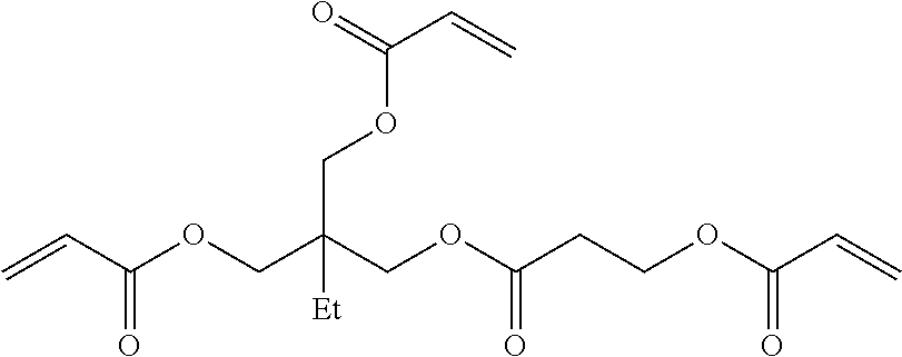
C=CC(OCC(COC(CCOC(C=C)=O)=O)(COC(C=C)=O)[Et])=O
